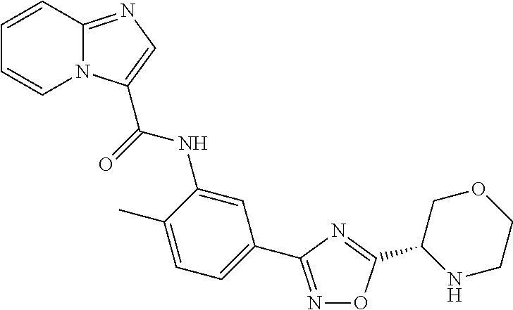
C1=CC2=NC=C(C(=O)NC3=CC(C4=NOC(C5NCCOC5)=N4)=CC=C3C)N2C=C1
